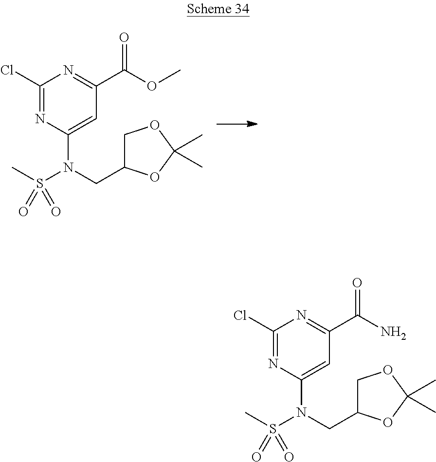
C1(Cl)=NC(N(CC2COC(C)(C)O2)S(C)(=O)=O)=CC(C(OC)=O)=N1.C1(Cl)=NC(N(CC2COC(C)(C)O2)S(C)(=O)=O)=CC(C(N)=O)=N1
